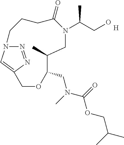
N1=NC2=CN1CCCC(=O)N(C(CO)C)CC(C)C(CN(C)C(=O)OCC(C)C)OC2.[H]
